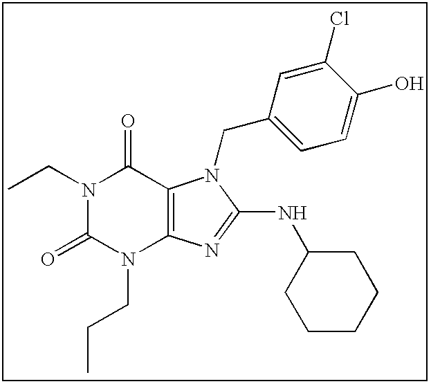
N1(CC)C(=O)N(CCC)C2=C(C1=O)N(CC1=CC=C(O)C(Cl)=C1)C(NC1CCCCC1)=N2
